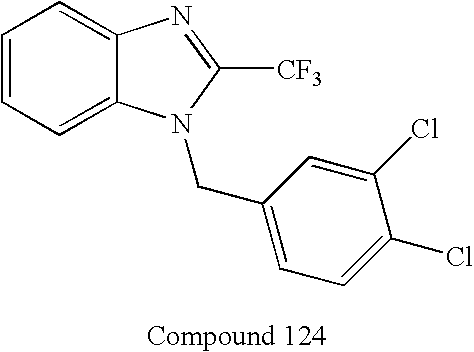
C1=CC=C2C(=C1)N=C([CF3])N2CC1=CC=C(Cl)C(Cl)=C1
